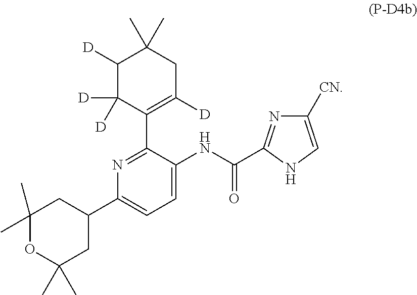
C1([D])C([D])([D])C(C2=NC(C3CC(C)(C)OC(C)(C)C3)=CC=C2NC(=O)C2=NC([CN])=CN2)=C([D])CC1(C)C
